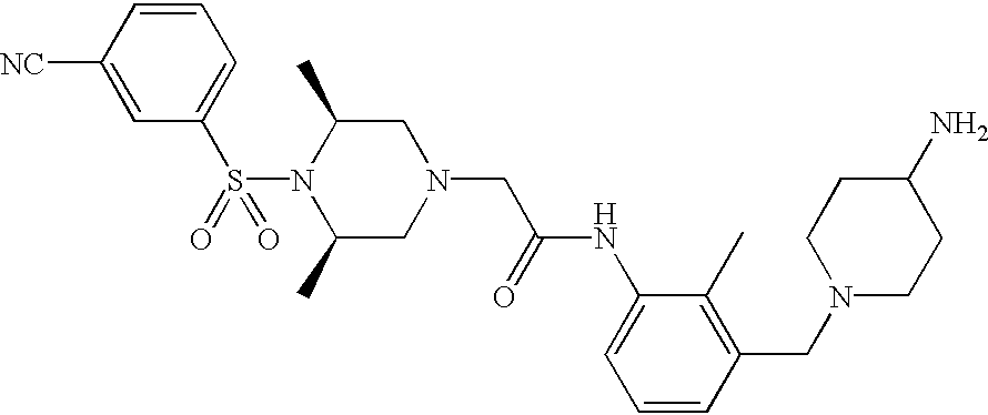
S(N1C(C)CN(CC(NC2=CC=CC(CN3CCC(N)CC3)=C2C)=O)CC1C)(=O)(C1=CC=CC([NC])=C1)=O
